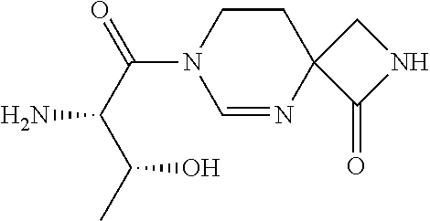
C1CN(C(C(C(C)O)N)=O)C=NC12C(=O)NC2
